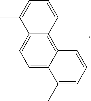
C1=C2C(=C3C(=C1)C(C)=CC=C3)C=CC=C2C
